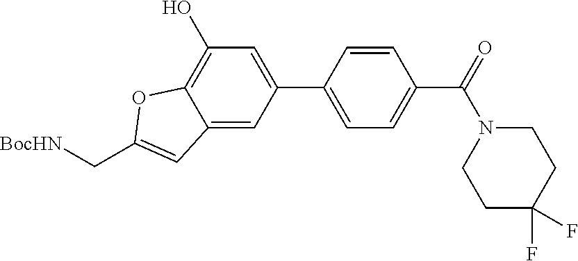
C12=CC(C3=CC=C(C(N4CCC(F)(F)CC4)=O)C=C3)=CC(O)=C1OC(C[BocHN])=C2
